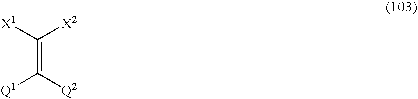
C(=C([X1])[X2])([Q2])[Q1]
